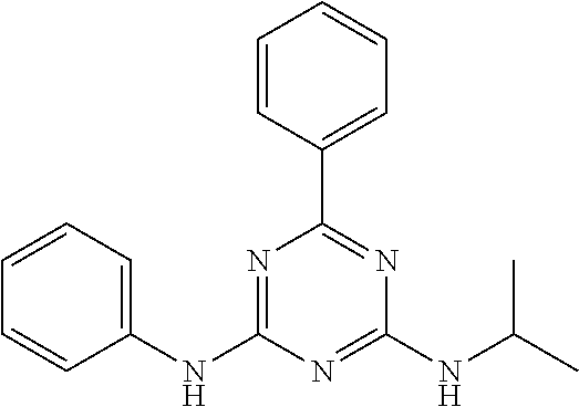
C1(NC2=NC(C3=CC=CC=C3)=NC(NC(C)C)=N2)=CC=CC=C1
